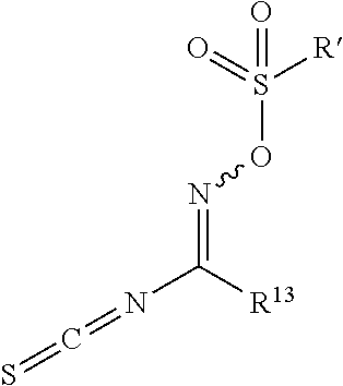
N(=C([R13])N=C=S)OS(=O)(=O)[R]
